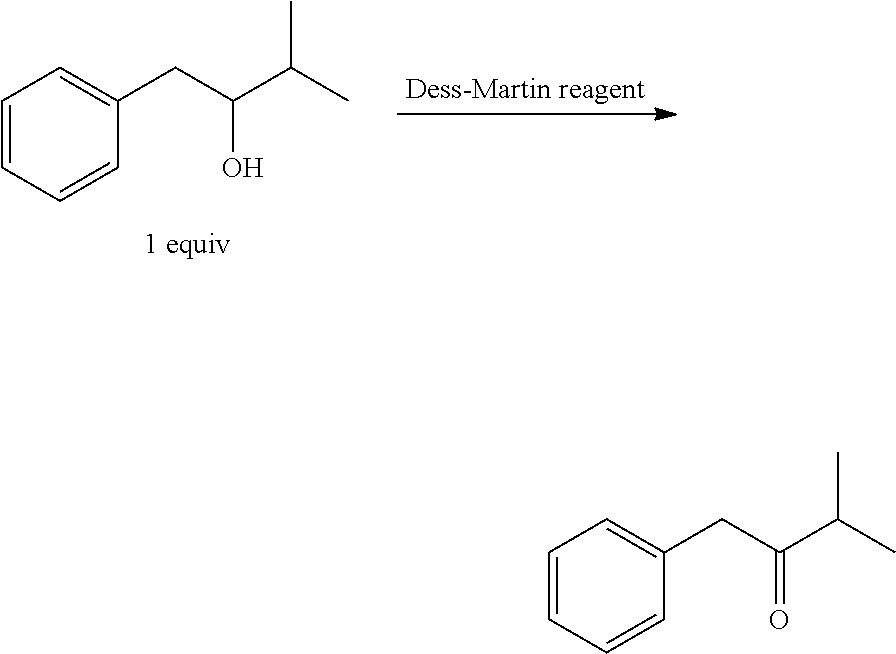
C1=CC=CC(CC(C(C)C)O)=C1.C1=CC=CC(CC(C(C)C)=O)=C1
